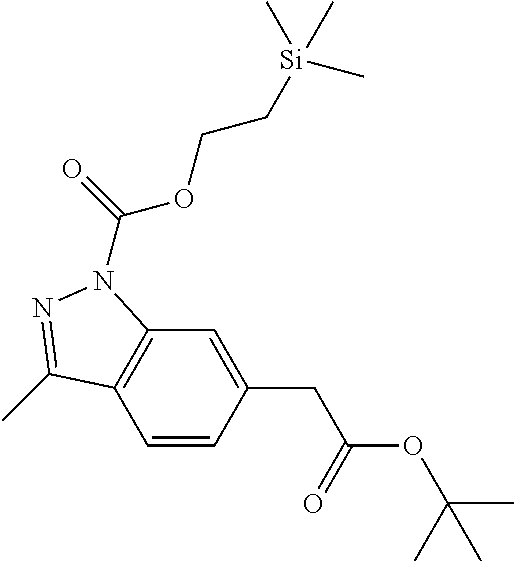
C1=CC(CC(OC(C)(C)C)=O)=CC2=C1C(C)=NN2C(=O)OCC[Si](C)(C)C
